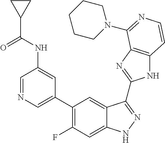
C1=C(C2=C(F)C=C3C(=C2)C(C2=NC4=C(N2)C=CN=C4N2CCCCC2)=NN3)C=C(NC(C2CC2)=O)C=N1
